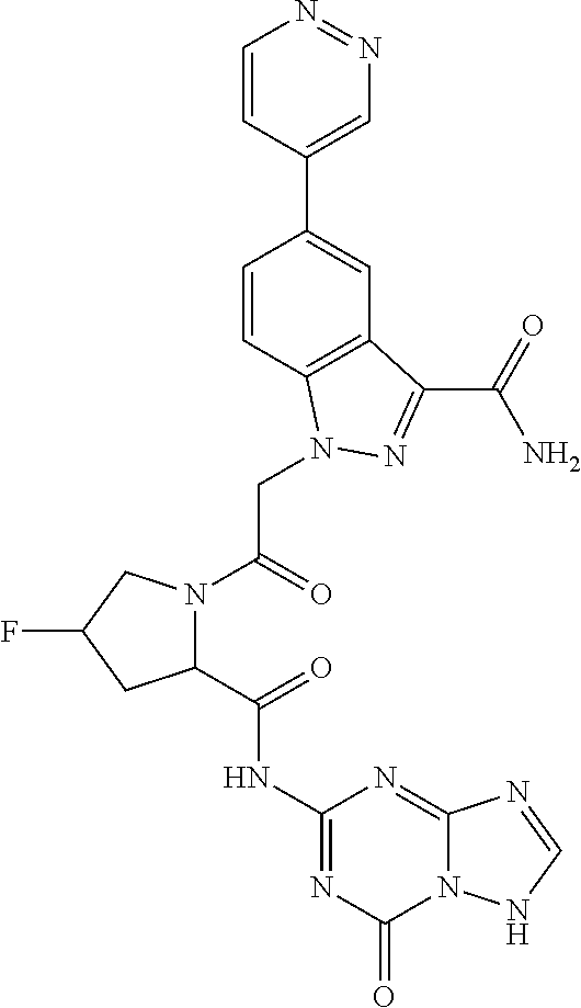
C1(C(NC2=NC(=O)N3C(=N2)N=CN3)=O)CC(F)CN1C(CN1C2=C(C=C(C3=CN=NC=C3)C=C2)C(C(N)=O)=N1)=O
